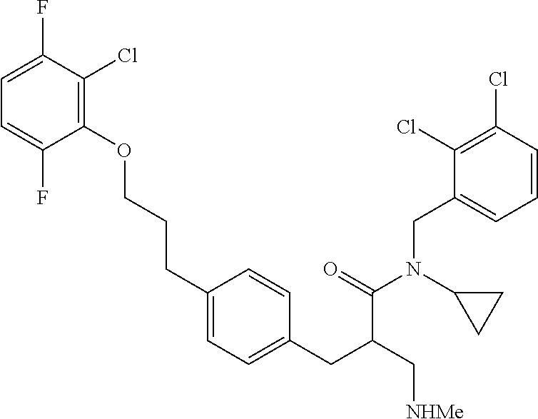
C1(F)=CC=C(F)C(OCCCC2=CC=C(CC(C[NHMe])C(=O)N(C3CC3)CC3=CC=CC(Cl)=C3Cl)C=C2)=C1Cl
